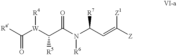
[Ra]C([W](C(C(N(C(C=C([Z])[Z1])[R7])[R6])=O)[R5])[R4])=O
